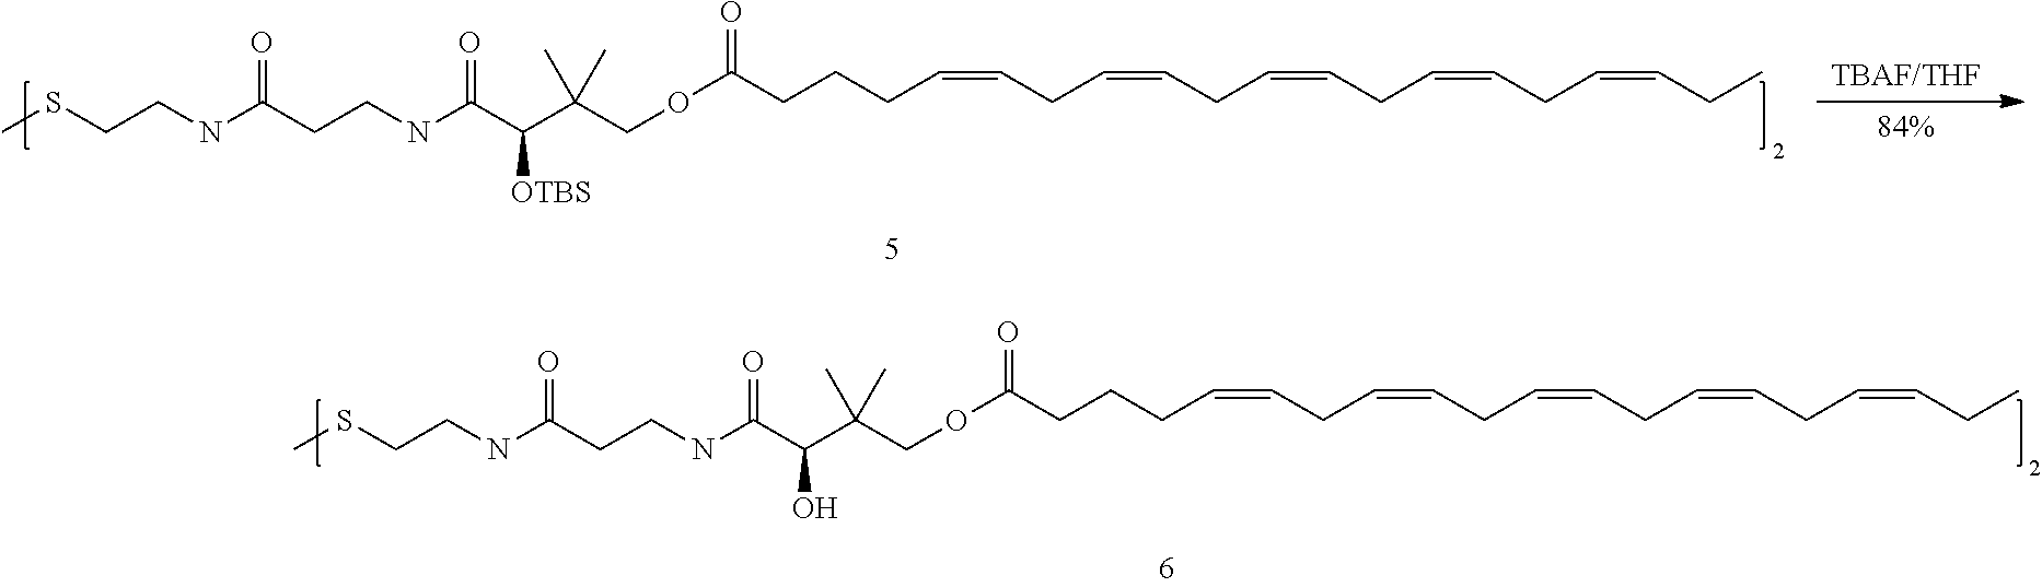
[TBAF/THF].[84%].CSCCNC(CCNC(C(C(COC(CCCC=CCC=CCC=CCC=CCC=CCC)=O)(C)C)[OTBS])=O)=O.CSCCNC(CCNC(C(C(COC(CCCC=CCC=CCC=CCC=CCC=CCC)=O)(C)C)O)=O)=O
